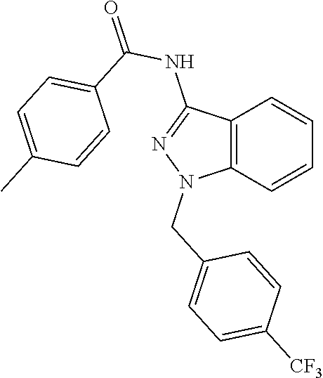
C12=C(C=CC=C1)N(CC1=CC=C([CF3])C=C1)N=C2NC(=O)C1=CC=C(C)C=C1
